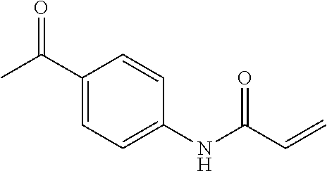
C1(NC(C=C)=O)=CC=C(C(C)=O)C=C1
